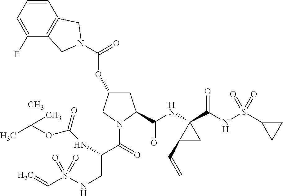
C1(F)=CC=CC2=C1CN(C(=O)OC1CC(C(NC3(C(NS(C4CC4)(=O)=O)=O)C(C=C)C3)=O)N(C(=O)C(NC(OC(C)(C)C)=O)CNS(C=C)(=O)=O)C1)C2
